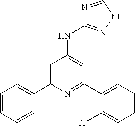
C1=C(C2=CC=CC=C2)N=C(C2=CC=CC=C2Cl)C=C1NC1=NNC=N1
